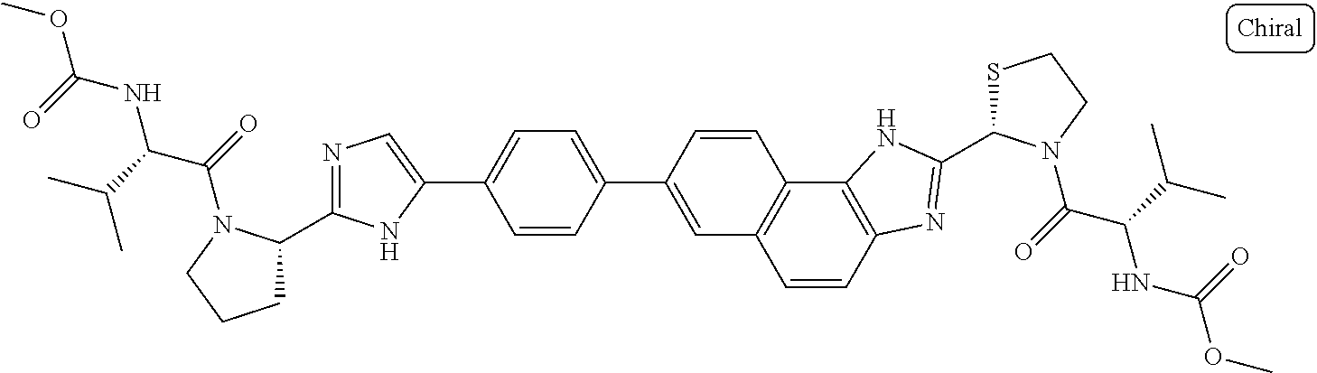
C1=CC2=C(C3=C1C=C(C1=CC=C(C4=CN=C(C5CCCN5C(=O)C(C(C)C)NC(OC)=O)N4)C=C1)C=C3)NC(C1SCCN1C(=O)C(C(C)C)NC(OC)=O)=N2
